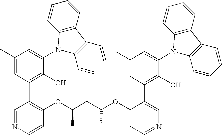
C1(C)=CC(C2=C(OC(CC(OC3=CC=NC=C3C3=C(O)C(N4C5=C(C6=C4C=CC=C6)C=CC=C5)=CC(C)=C3)C)C)C=CN=C2)=C(O)C(N2C3=C(C4=C2C=CC=C4)C=CC=C3)=C1
